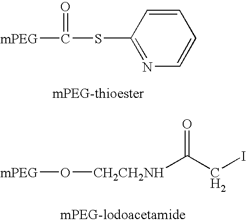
C1=CC(SC(=O)[mPEG])=NC=C1.[CH2CH2NH](O[mPEG])C(CI)=O
